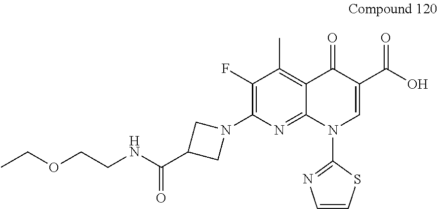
C1(F)=C(N2CC(C(NCCOCC)=O)C2)N=C2C(=C1C)C(=O)C(C(O)=O)=CN2C1=NC=CS1
